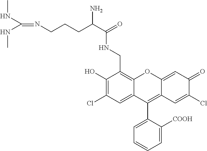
C1(C2=C3C(=CC(=O)C(Cl)=C3)OC3=C(CNC(C(CCCN=C(NC)NC)N)=O)C(O)=C(Cl)C=C23)=CC=CC=C1[COOH]
